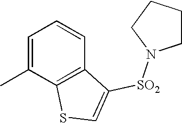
C1=C(C)C2=C(C=C1)C([SO2]N1CCCC1)=CS2
